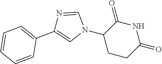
C1CC(=O)NC(=O)C1N1C=NC(C2=CC=CC=C2)=C1
